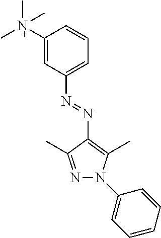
C1([N+](C)(C)C)=CC(N=NC2=C(C)N(C3=CC=CC=C3)N=C2C)=CC=C1
